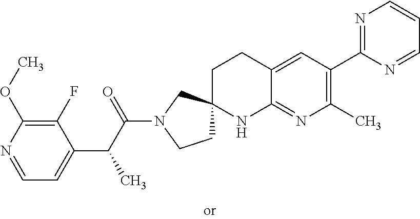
C1=NC(OC)=C(F)C(C(C(N2CCC3(C2)CCC2=CC(C4=NC=CC=N4)=C(C)N=C2N3)=O)C)=C1
